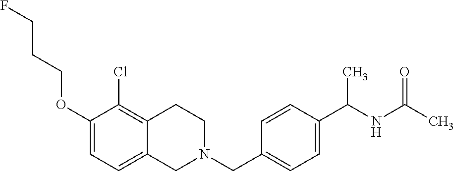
C1(OCCCF)=CC=C2C(=C1Cl)CCN(CC1=CC=C(C(NC(C)=O)C)C=C1)C2
